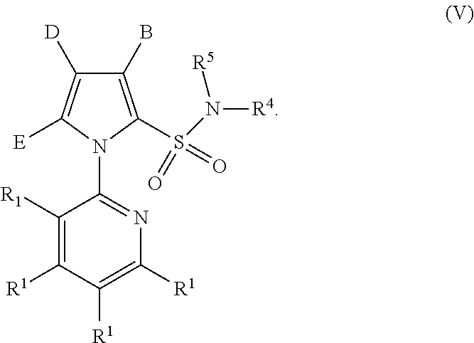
C1(B)=C(S(N([R4])[R5])(=O)=O)N(C2=NC([R1])=C([R1])C([R1])=C2[R1])C([E])=C1[D]
